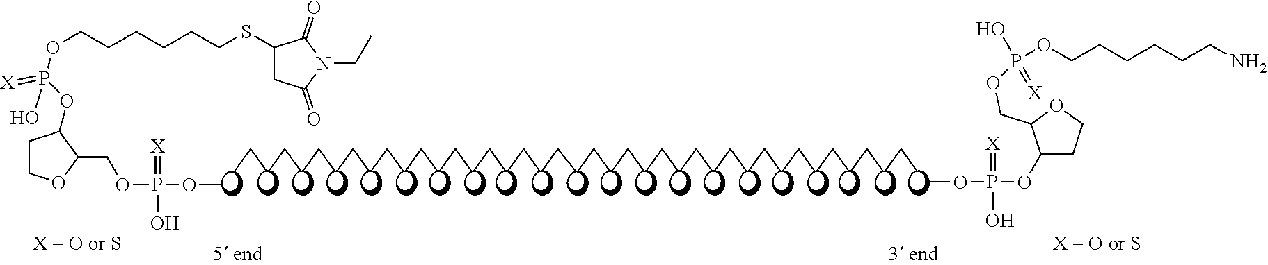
CCCCCCCCCCCCCCCCCCCCCCCCCCCCCCCCCCCCCCCCC.C1(OP(=[X])(O)OC)CCOC1COP(OCCCCCCN)(O)=[X].O(CCCCCCSC1CC(=O)N(CC)C1=O)P(=[X])(O)OC1CCOC1COP(=[X])(O)OC
